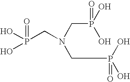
OP(CN(CP(O)(O)=O)CP(O)(O)=O)(O)=O
